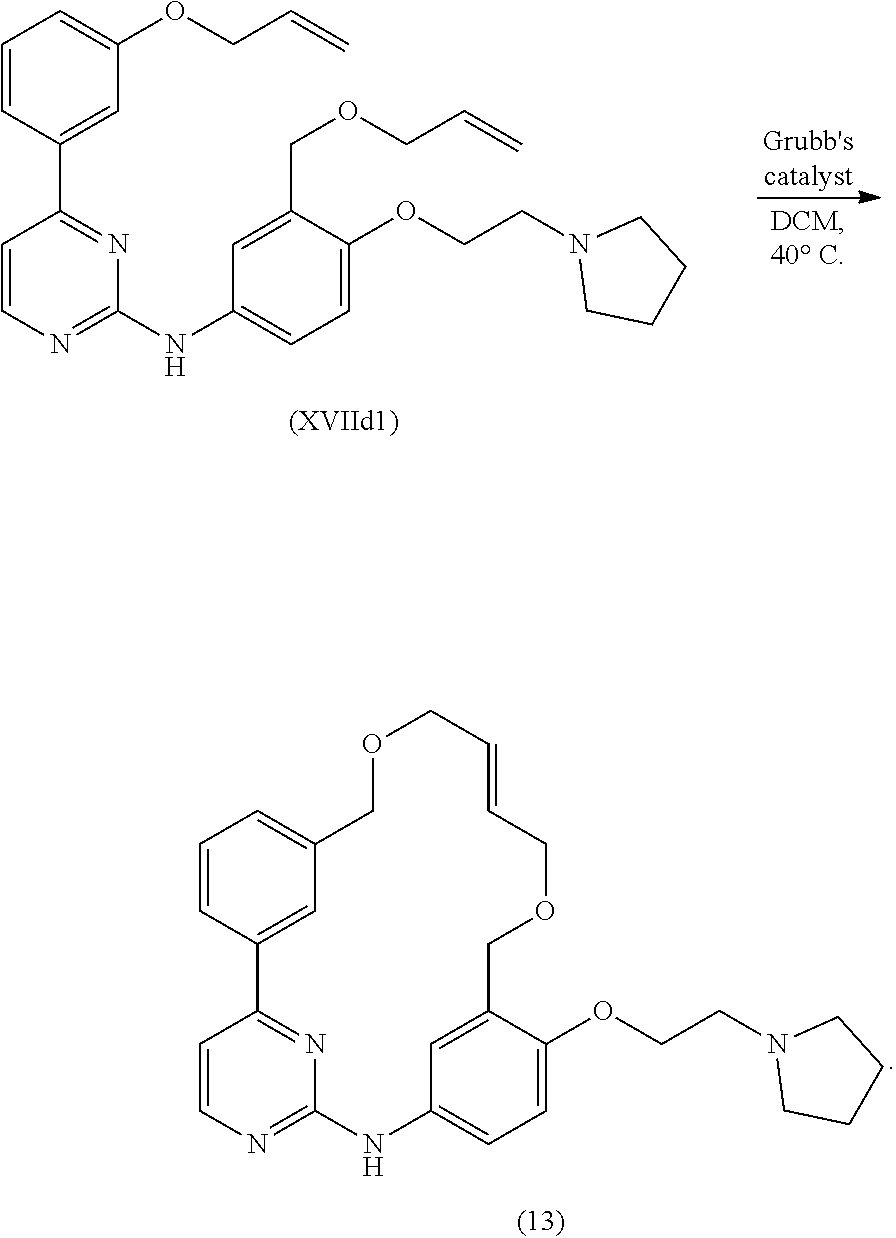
C1=C(COCC=C)C(OCCN2CCCC2)=CC=C1NC1=NC=CC(C2=CC(OCC=C)=CC=C2)=N1.C1=C2C(OCCN3CCCC3)=CC=C1NC1=NC=CC(=N1)C1=CC(=CC=C1)COCC=CCOC2
